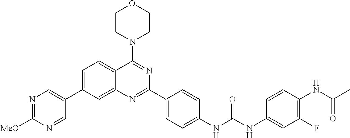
C1=C(C2=CN=C([MeO])N=C2)C=C2C(=C1)C(N1CCOCC1)=NC(C1=CC=C(NC(NC3=CC(F)=C(NC(C)=O)C=C3)=O)C=C1)=N2
